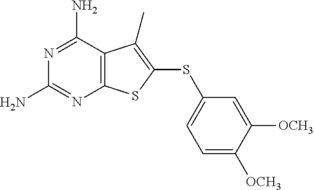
C12=C(C(N)=NC(N)=N1)C(C)=C(SC1=CC=C([OCH3])C([OCH3])=C1)S2
